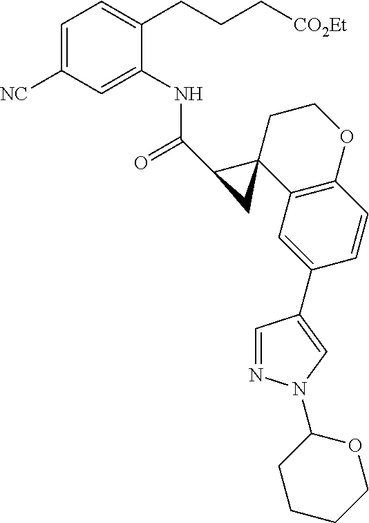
C1=C([NC])C=C(NC(=O)C2C3(C4=C(OCC3)C=CC(C3=CN(C5CCCCO5)N=C3)=C4)C2)C(CCC[CO2Et])=C1
